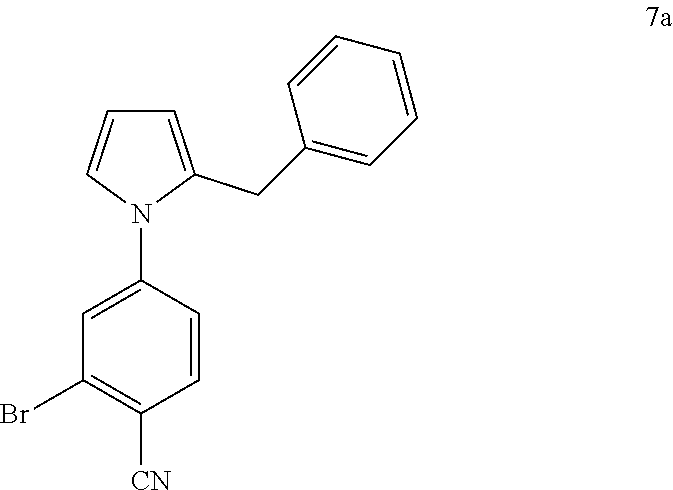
C1=C(N2C=CC=C2CC2=CC=CC=C2)C=CC([CN])=C1Br
